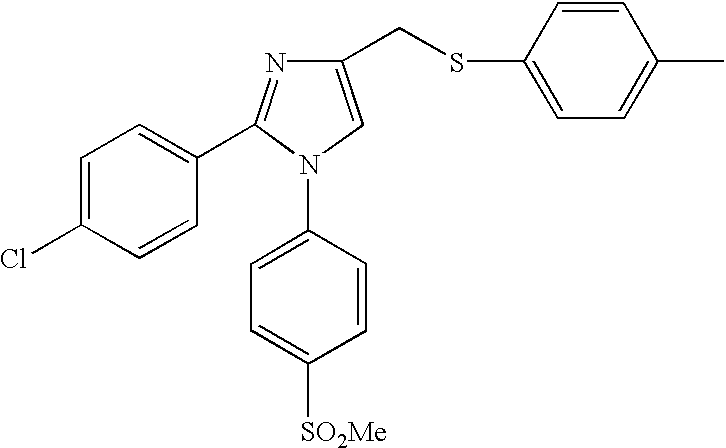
N1(C2=CC=C([SO2Me])C=C2)C=C(CSC2=CC=C(C)C=C2)N=C1C1=CC=C(Cl)C=C1
